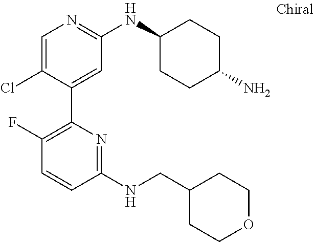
C1=C(Cl)C(C2=C(F)C=CC(NCC3CCOCC3)=N2)=CC(NC2CCC(N)CC2)=N1
